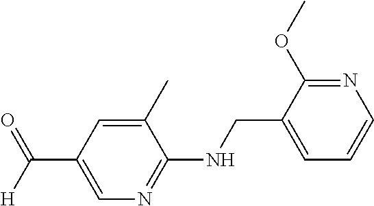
C(C1=CN=C(NCC2=CC=CN=C2OC)C(C)=C1)([H])=O
